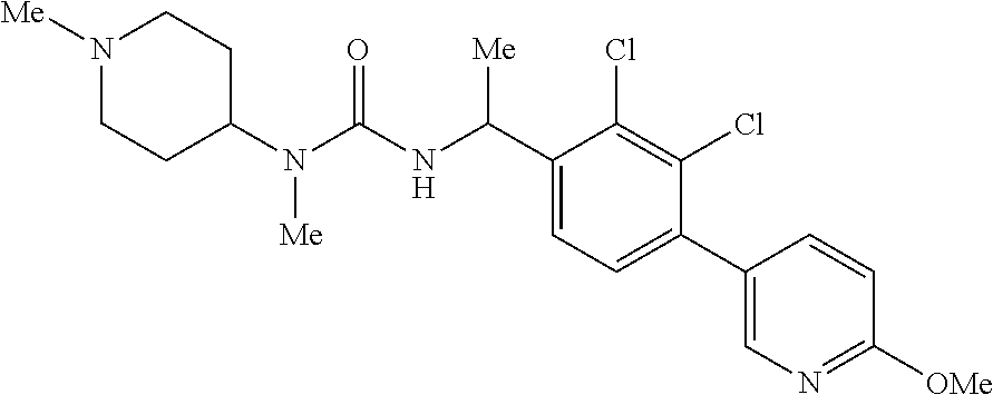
C1(N(C(NC(C2=CC=C(C3=CN=C([OMe])C=C3)C(Cl)=C2Cl)[Me])=O)[Me])CCN([Me])CC1
